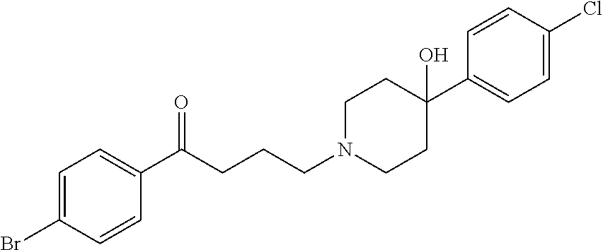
C1=C(Br)C=CC(C(CCCN2CCC(C3=CC=C(Cl)C=C3)(O)CC2)=O)=C1
